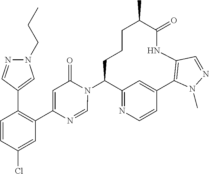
C12=NC=CC(=C1)C1=C(NC(=O)C(C)CCCC2N2C(=O)C=C(C3=C(C4=CN(CCC)N=C4)C=CC(Cl)=C3)N=C2)C=NN1C
